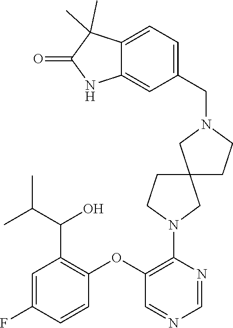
N1(C2=C(OC3=C(C(C(C)C)O)C=C(F)C=C3)C=NC=N2)CC2(CC1)CCN(CC1=CC=C3C(=C1)NC(=O)C3(C)C)C2
